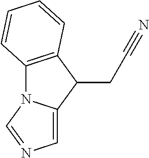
C12=C(C(CC#N)C3=CN=CN13)C=CC=C2
